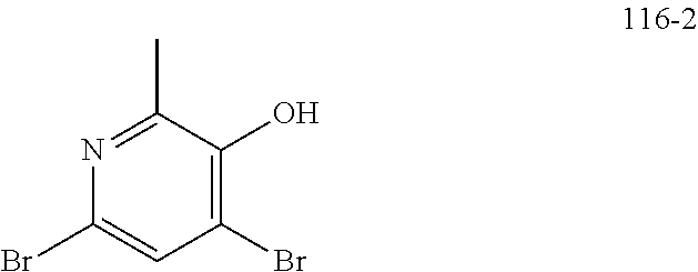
C1(Br)=C(O)C(C)=NC(Br)=C1
